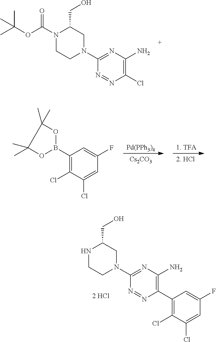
C1(Cl)=C(N)N=C(N2CC(CO)N(C(=O)OC(C)(C)C)CC2)N=N1.[Pd(PPh3)4].[Cs2CO3].C1=C(Cl)C(Cl)=C(B2OC(C)(C)C(C)(C)O2)C=C1F.C1=C(Cl)C(Cl)=C(C2=C(N)N=C(N3CC(CO)NCC3)N=N2)C=C1F
